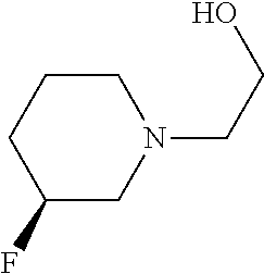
C1(F)CN(CCO)CCC1
